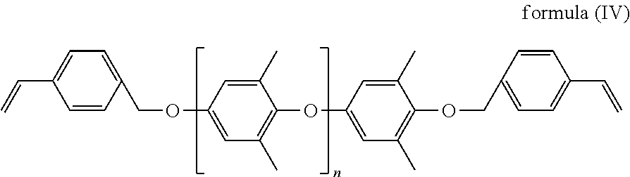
C=CC1=CC=C(COC2=CC(C)=C(OC3=CC(C)=C(OCC4=CC=C(C=C)C=C4)C(C)=C3)C(C)=C2)C=C1
